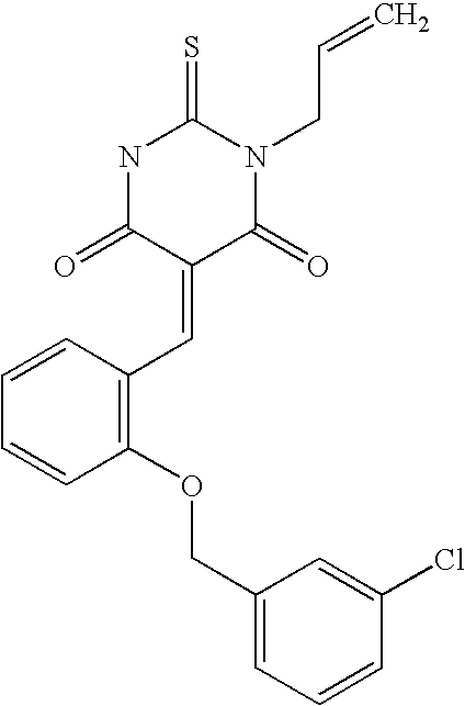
S=C1NC(=O)C(=CC2=C(OCC3=CC=CC(Cl)=C3)C=CC=C2)C(=O)N1CC=C
